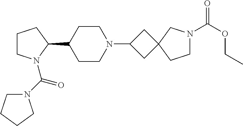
C1CN(C(N2CCCC2)=O)C(C2CCN(C3CC4(C3)CCN(C(OCC)=O)C4)CC2)C1
